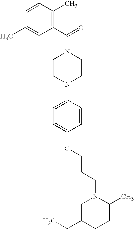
C1(C)=CC(C(N2CCN(C3=CC=C(OCCCN4CC(CC)CCC4C)C=C3)CC2)=O)=C(C)C=C1
